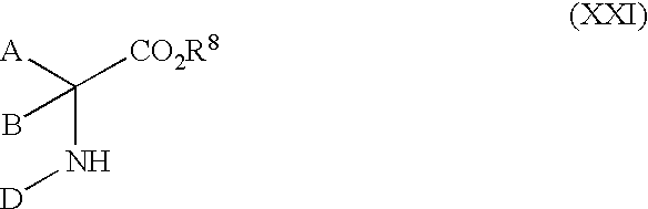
[A]C([CO2R8])(N[D])B
